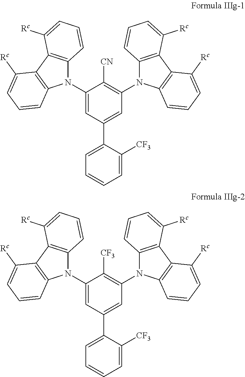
C1(N2C3=C(C4=C2C=CC=C4[Rc])C([Rc])=CC=C3)=CC(C2=CC=CC=C2[CF3])=CC(N2C3=C(C4=C2C=CC=C4[Rc])C([Rc])=CC=C3)=C1[CN].C1(N2C3=C(C4=C2C=CC=C4[Rc])C([Rc])=CC=C3)=CC(C2=CC=CC=C2[CF3])=CC(N2C3=C(C4=C2C=CC=C4[Rc])C([Rc])=CC=C3)=C1[CF3]
